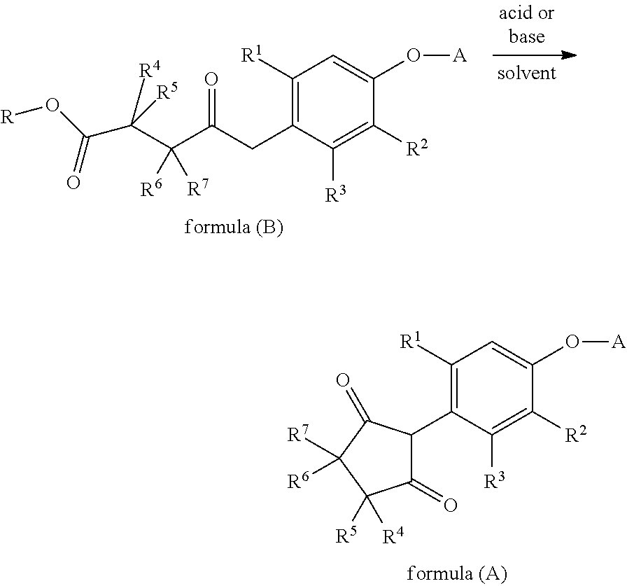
C1([R1])=C(CC(C(C(C(O[R])=O)([R4])[R5])([R6])[R7])=O)C([R3])=C([R2])C(O[A])=C1.C1([R1])=C(C2C(=O)C([R5])([R4])C([R7])([R6])C2=O)C([R3])=C([R2])C(O[A])=C1
